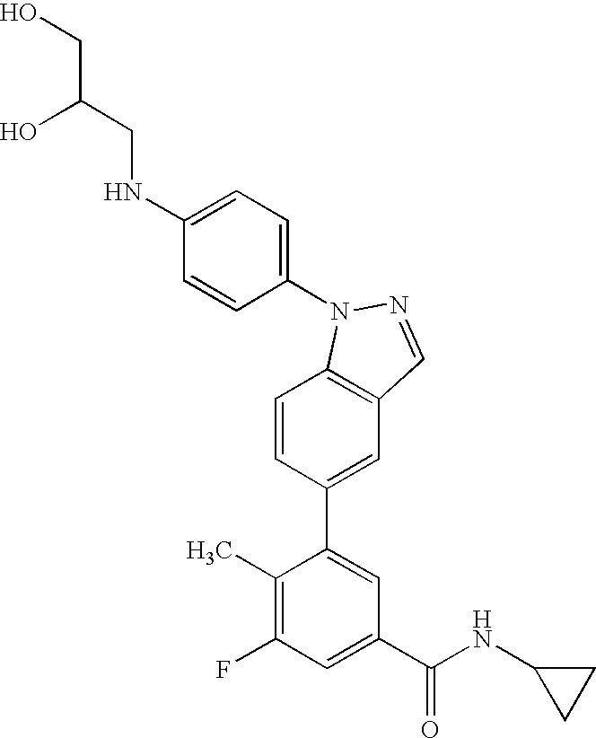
C1=CC(C2=CC(C(NC3CC3)=O)=CC(F)=C2C)=CC2=C1N(C1=CC=C(NCC(CO)O)C=C1)N=C2
